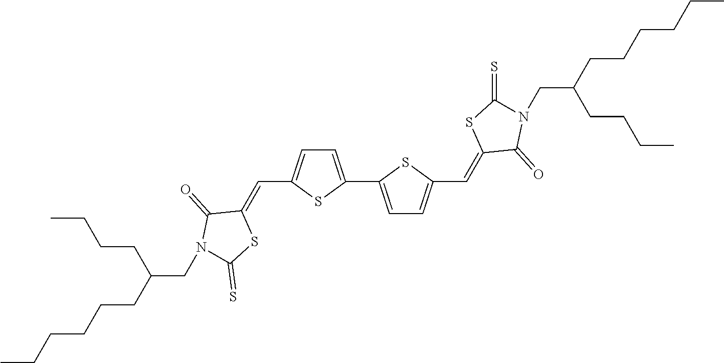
C1=C(C2=CC=C(C=C3C(=O)N(CC(CCCC)CCCCCC)C(=S)S3)S2)SC(C=C2C(=O)N(CC(CCCC)CCCCCC)C(=S)S2)=C1
